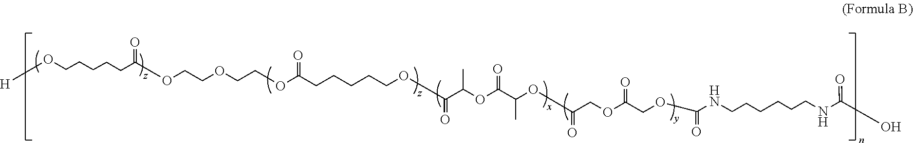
[H]OCCCCCC(OCCOCCOC(=O)CCCCCOC(=O)C(C)OC(=O)C(C)OC(=O)COC(=O)COC(NCCCCCCNC(O)=O)=O)=O
